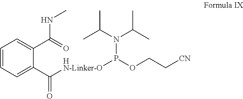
C1=CC=C(C(=O)[HN-Linker-O]P(N(C(C)C)C(C)C)OCC[CN])C(C(=O)NC)=C1
